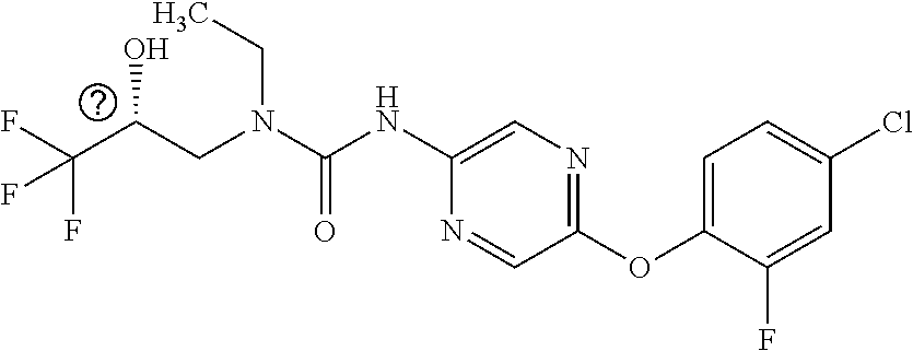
C(O)(CN(CC)C(=O)NC1=CN=C(OC2=CC=C(Cl)C=C2F)C=N1)C(F)(F)F
